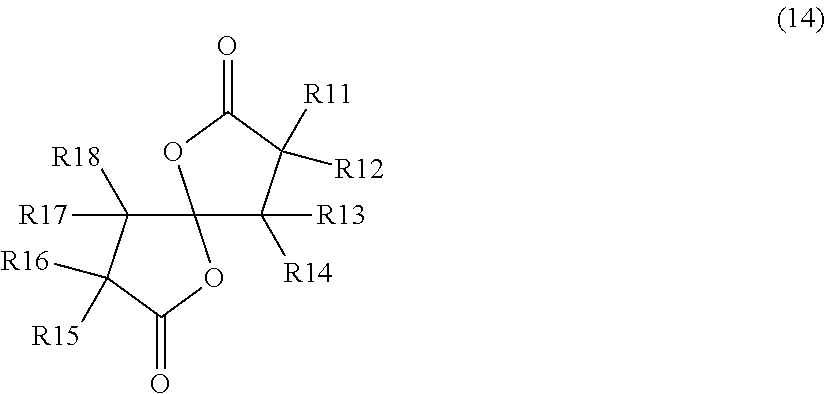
C12(C([R18])([R17])C([R15])([R16])C(=O)O1)C([R13])([R14])C([R11])([R12])C(=O)O2
